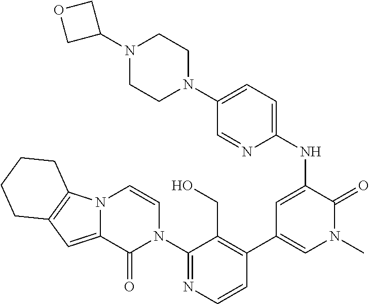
C1(N2C=CN3C(=CC4=C3CCCC4)C2=O)=NC=CC(C2=CN(C)C(=O)C(NC3=CC=C(N4CCN(C5COC5)CC4)C=N3)=C2)=C1CO
